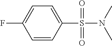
C1=CC(S(=O)(=O)N(C)C)=CC=C1F
